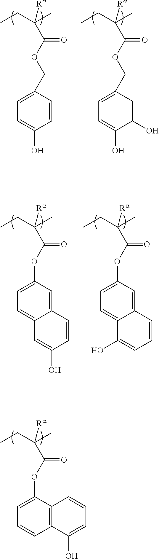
C(CC)(C)([Ra])C(=O)OC1=CC=CC2=C1C=CC=C2O.C(CC)(C)([Ra])C(=O)OCC1=CC=C(O)C(O)=C1.C(CC)(C)([Ra])C(=O)OCC1=CC=C(O)C=C1.C(CC)(C)([Ra])C(=O)OC1=CC=C2C(=C1)C=CC(O)=C2.C(CC)(C)([Ra])C(=O)OC1=CC=C2C(=C1)C=CC=C2O
